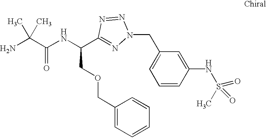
NC(C(NC(C1=NN(CC2=CC=CC(NS(=O)(C)=O)=C2)N=N1)COCC1=CC=CC=C1)=O)(C)C
